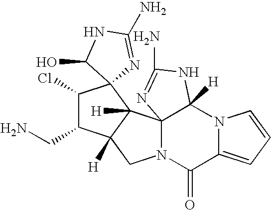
C1(Cl)C(CN)C2([H])C([H])(C34N(C(=O)C5=CC=CN5C3([H])NC(N)=N4)C2)C12C(O)NC(N)=N2
